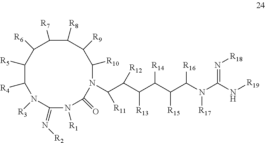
C(C(C(C(C(C([R16])N([R17])C(=N[R18])N[R19])[R15])[R14])[R13])[R12])([R11])N1C(=O)N([R1])C(=N[R2])N([R3])C([R4])C([R5])C([R6])C([R7])C([R8])C([R9])C1[R10]
